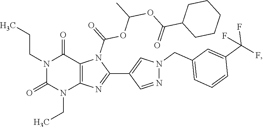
N1(CC)C(=O)N(CCC)C(=O)C2=C1N=C(C1=CN(CC3=CC=CC(C(F)(F)F)=C3)N=C1)N2C(OC(C)OC(C1CCCCC1)=O)=O
